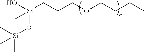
O[Si](CCCOCCCC)(O[Si](C)(C)C)C
